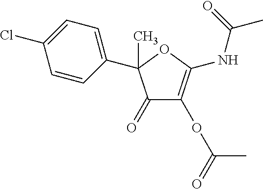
C1(=O)C(OC(C)=O)=C(NC(C)=O)OC1(C1=CC=C(Cl)C=C1)C
